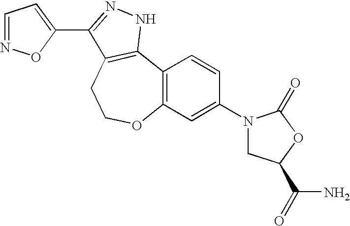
C12=C(C=C(N3CC(C(N)=O)OC3=O)C=C1)OCCC1=C2NN=C1C1=CC=NO1
